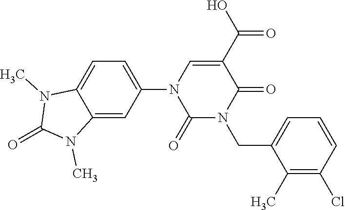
C1=C(N2C(=O)N(CC3=CC=CC(Cl)=C3C)C(=O)C(C(O)=O)=C2)C=C2C(=C1)N(C)C(=O)N2C
